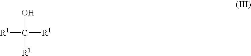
[R1]C([R1])([R1])O
